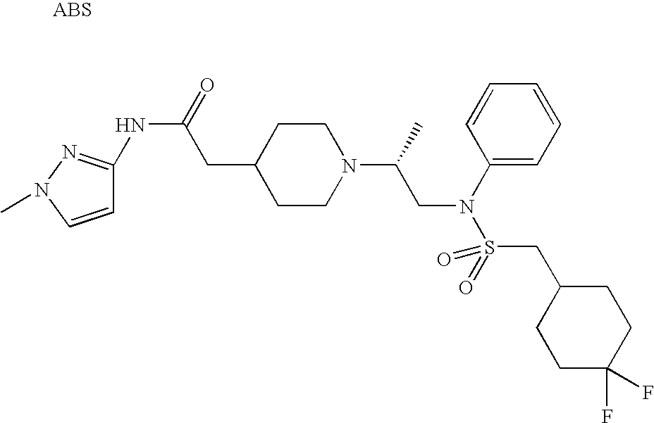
N(C(CC1CCN(C(CN(S(=O)(=O)CC2CCC(F)(F)CC2)C2=CC=CC=C2)C)CC1)=O)C1=NN(C)C=C1
